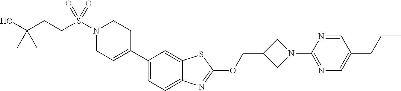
C1(C2=CCN(S(=O)(=O)CCC(O)(C)C)CC2)=CC=C2C(=C1)SC(OCC1CN(C3=NC=C(CCC)C=N3)C1)=N2
